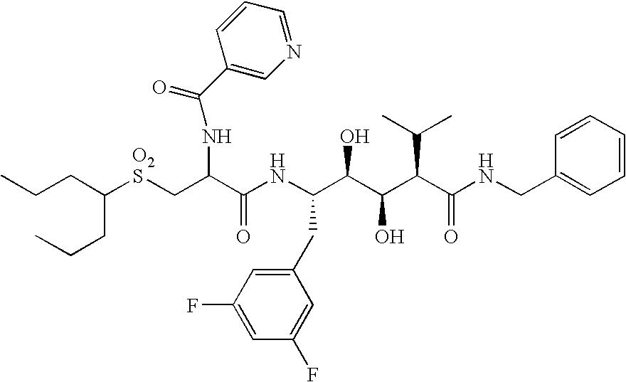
C(CC(CCC)[O2S]CC(C(NC(C(C(C(C(NCC1=CC=CC=C1)=O)C(C)C)O)O)CC1=CC(F)=CC(F)=C1)=O)NC(=O)C1=CN=CC=C1)C
